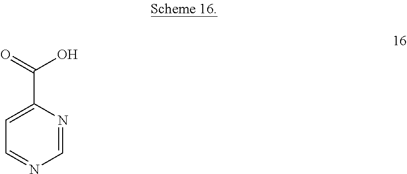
C1=NC(C(=O)O)=CC=N1
